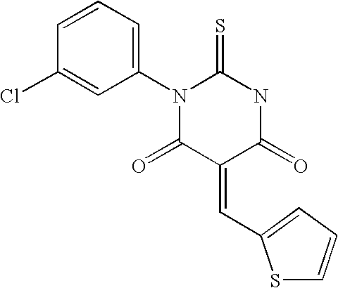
N1C(=S)N(C2=CC=CC(Cl)=C2)C(=O)C(=CC2=CC=CS2)C1=O
